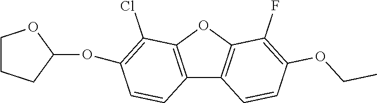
C12=C(OC3=C1C=CC(OCC)=C3F)C(Cl)=C(OC1CCCO1)C=C2
